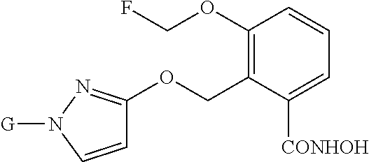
C1(OCF)=C(COC2=NN([G])C=C2)C([CONHOH])=CC=C1
